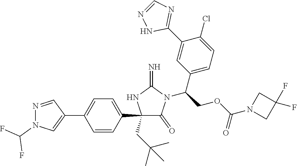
C1(C2=CC=C(C3=CN(C(F)F)N=C3)C=C2)(CC(C)(C)C)C(=O)N(C(COC(N2CC(F)(F)C2)=O)C2=CC=C(Cl)C(C3=NC=NN3)=C2)C(=N)N1
